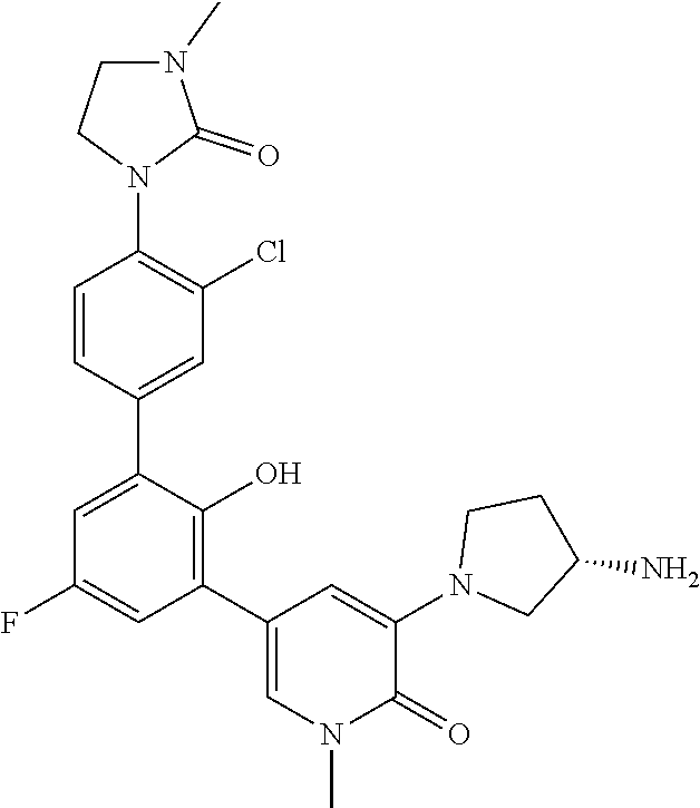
C1=C(C2=CC(Cl)=C(N3C(=O)N(C)CC3)C=C2)C(O)=C(C2=CN(C)C(=O)C(N3CC(N)CC3)=C2)C=C1F
